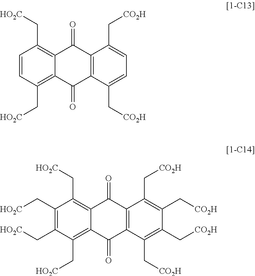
C1=CC(C[HO2C])=C2C(=C1C[HO2C])C(=O)C1=C(C(C[CO2H])=CC=C1C[CO2H])C2=O.C1(C[HO2C])=C(C[HO2C])C(C[HO2C])=C2C(=C1C[HO2C])C(=O)C1=C(C(C[CO2H])=C(C[CO2H])C(C[CO2H])=C1C[CO2H])C2=O
